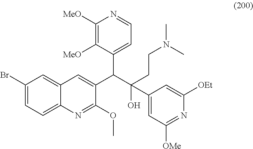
C1(Br)=CC=C2C(=C1)C=C(C(C(O)(C1=CC([OMe])=NC([OEt])=C1)CCN(C)C)C1=CC=NC([MeO])=C1[MeO])C(OC)=N2
